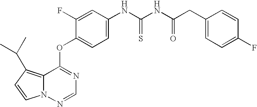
C1=C(F)C(OC2=NC=NN3C2=C(C(C)C)C=C3)=CC=C1NC(NC(CC1=CC=C(F)C=C1)=O)=S
